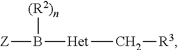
B([Z])([(R2)n])[Het]C[R3]
